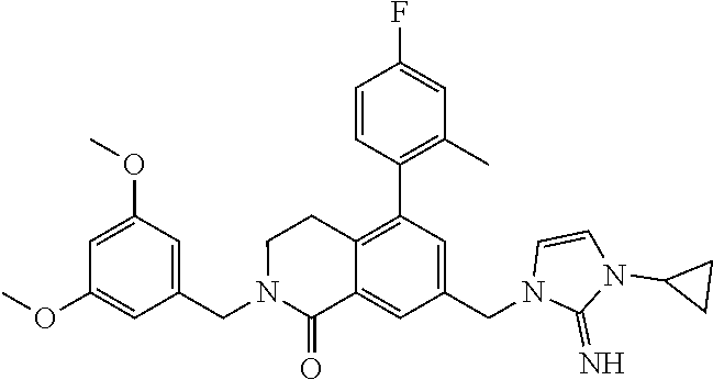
C1(CN2C(=O)C3=CC(CN4C(=N)N(C5CC5)C=C4)=CC(C4=C(C)C=C(F)C=C4)=C3CC2)=CC(OC)=CC(OC)=C1
